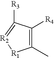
C1(C)=C([R4])C([R3])=[R2][R1]1
